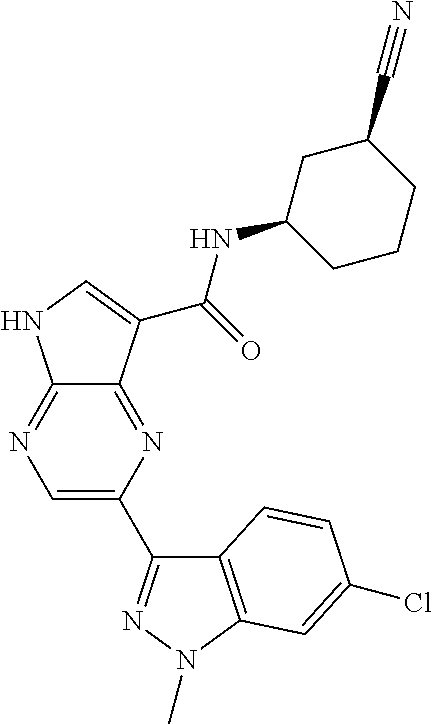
C12=NC=C(C3=NN(C)C4=C3C=CC(Cl)=C4)N=C1C(C(=O)NC1CCCC(C#N)C1)=CN2
